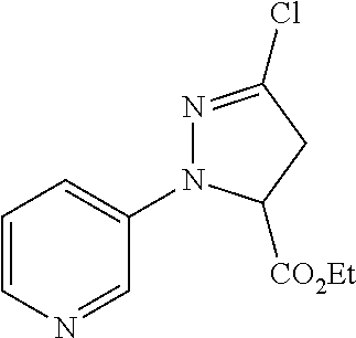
C1=CN=CC(N2N=C(Cl)CC2[CO2Et])=C1
